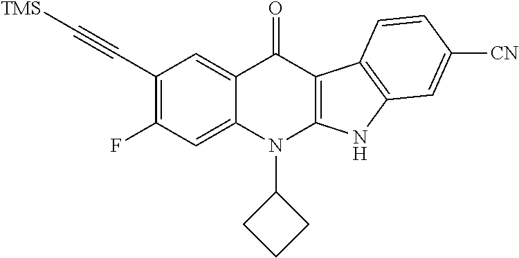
C1(C#C[TMS])=C(F)C=C2C(=C1)C(=O)C1=C(N2C2CCC2)NC2=C1C=CC([CN])=C2
